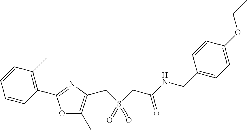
C1=CC(C)=C(C2=NC(CS(CC(=O)NCC3=CC=C(OCC)C=C3)(=O)=O)=C(C)O2)C=C1
